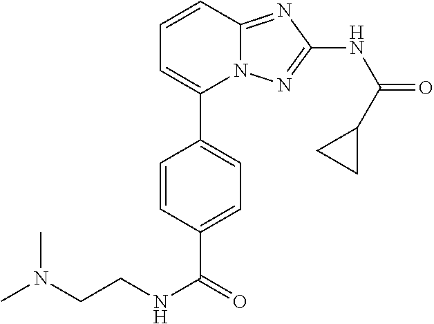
C1=CC(C(=O)NCCN(C)C)=CC=C1C1=CC=CC2=NC(NC(=O)C3CC3)=NN12
